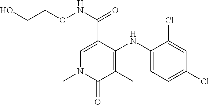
C1=C(C(NOCCO)=O)C(NC2=CC=C(Cl)C=C2Cl)=C(C)C(=O)N1C
